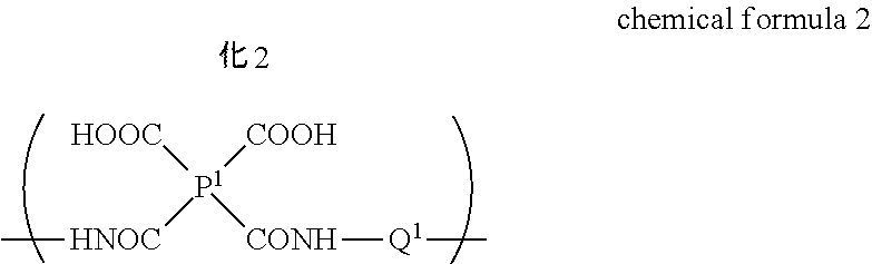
C[HNOC][P1]([COOH])([HOOC])[CONH][Q1]C
